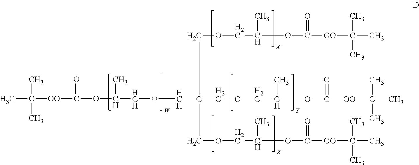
CC([OO]C(OC([HCH]O[HCH]C(COCC(C)OC(=O)[OO]C(C)(C)C)(COCC(C)OC([OO]C(C)(C)C)=O)COCC(C)OC([OO]C(C)(C)C)=O)C)=O)(C)C
